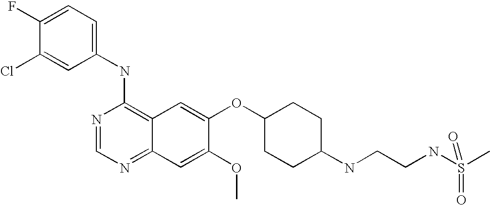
C1=C(Cl)C(F)=CC=C1NC1=C2C(=NC=N1)C=C(OC)C(OC1CCC(NCCNS(C)(=O)=O)CC1)=C2
